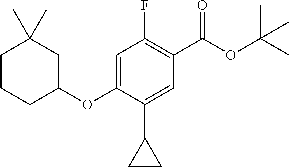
C1(F)=C(C(OC(C)(C)C)=O)C=C(C2CC2)C(OC2CC(C)(C)CCC2)=C1
